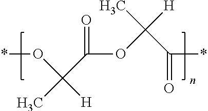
*OC(C(OC(C(*)=O)([H])C)=O)(C)[H]
